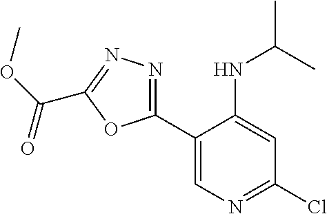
C1(C2=CN=C(Cl)C=C2NC(C)C)=NN=C(C(=O)OC)O1
